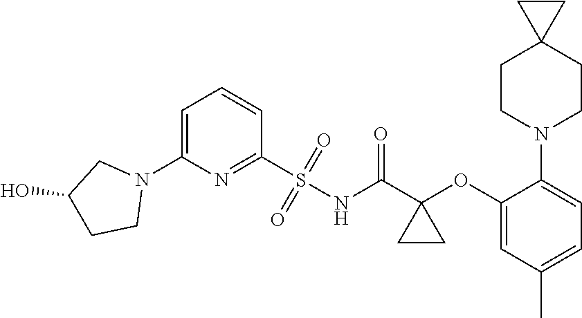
C1=C(N2CC(O)CC2)N=C(S(NC(C2(OC3=CC(C)=CC=C3N3CCC4(CC3)CC4)CC2)=O)(=O)=O)C=C1
